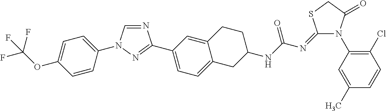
C1=CC(N2C=NC(C3=CC=C4C(=C3)CCC(NC(N=C3N(C5=C(Cl)C=CC(C)=C5)C(=O)CS3)=O)C4)=N2)=CC=C1OC(F)(F)F
